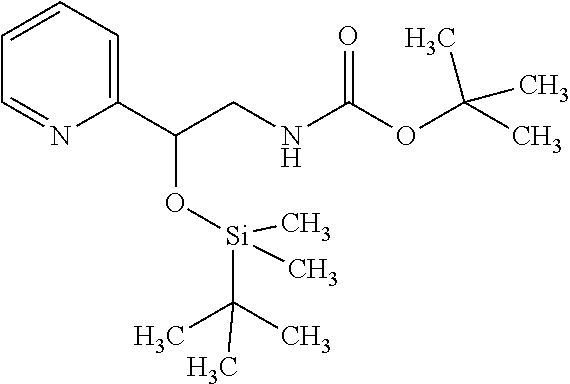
C1=CC=C(C(O[Si](C)(C)C(C)(C)C)CNC(OC(C)(C)C)=O)N=C1
